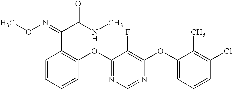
C1(OC2=C(F)C(OC3=C(C(C(NC)=O)=NOC)C=CC=C3)=NC=N2)=CC=CC(Cl)=C1C
